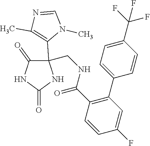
C1(CNC(=O)C2=C(C3=CC=C(C(F)(F)F)C=C3)C=C(F)C=C2)(C2=C(C)N=CN2C)C(=O)NC(=O)N1
